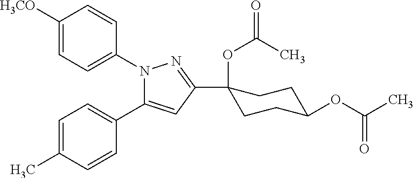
C1([H3CO])=CC=C(N2C(C3=CC=C(C)C=C3)=CC(C3(OC(=O)C)CCC(OC(C)=O)CC3)=N2)C=C1
